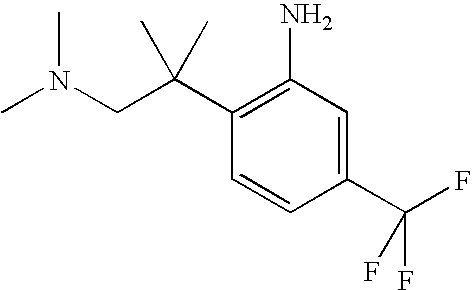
C1(C(CN(C)C)(C)C)=C(N)C=C(C(F)(F)F)C=C1
